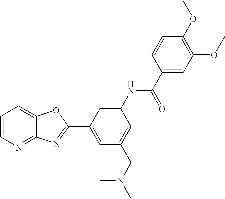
C1=CN=C2C(=C1)OC(C1=CC(CN(C)C)=CC(NC(C3=CC(OC)=C(OC)C=C3)=O)=C1)=N2
